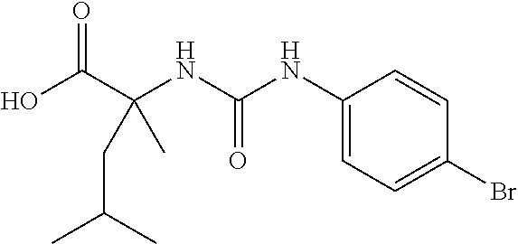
O=C(NC(C(O)=O)(CC(C)C)C)NC1=CC=C(Br)C=C1
